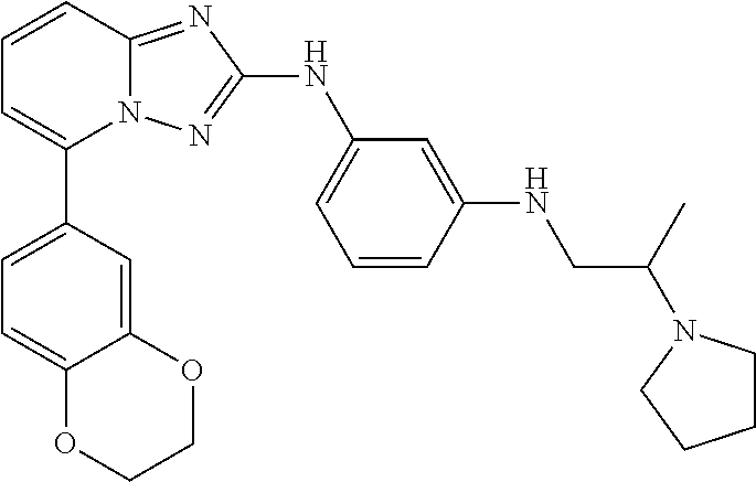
C1=CC2=NC(NC3=CC=CC(NCC(C)N4CCCC4)=C3)=NN2C(C2=CC=C3C(=C2)OCCO3)=C1
